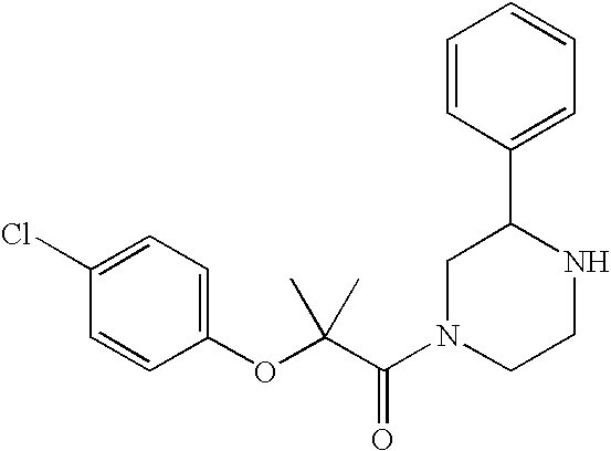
C1(Cl)=CC=C(OC(C(=O)N2CCNC(C3=CC=CC=C3)C2)(C)C)C=C1
